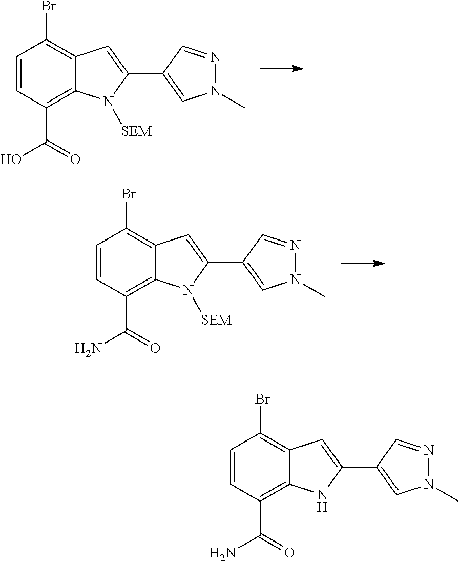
C1=CC(C(O)=O)=C2C(=C1Br)C=C(C1=CN(C)N=C1)N2[SEM].C1=CC(C(N)=O)=C2C(=C1Br)C=C(C1=CN(C)N=C1)N2[SEM].C1=CC(C(N)=O)=C2C(=C1Br)C=C(C1=CN(C)N=C1)N2
